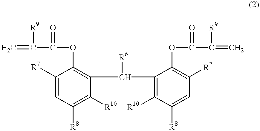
C=C(C(OC1=C(C(C2=C([R10])C([R8])=CC([R7])=C2OC(C([R9])=C)=O)[R6])C([R10])=C([R8])C=C1[R7])=O)[R9]
